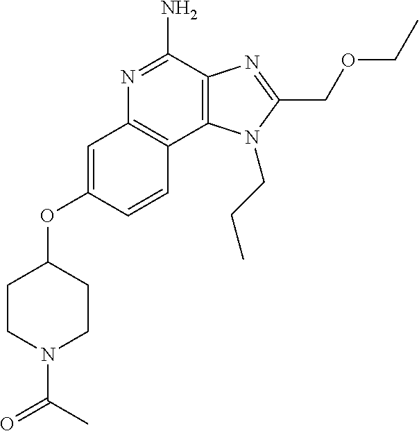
C1=CC2=C(C=C1OC1CCN(C(=O)C)CC1)N=C(N)C1=C2N(CCC)C(COCC)=N1
